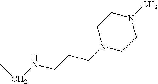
CCNCCCN1CCN(C)CC1
